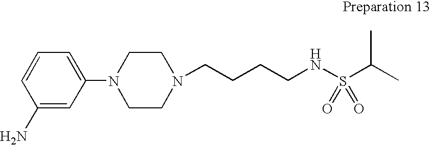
N1(CCCCNS(C(C)C)(=O)=O)CCN(C2=CC=CC(N)=C2)CC1
